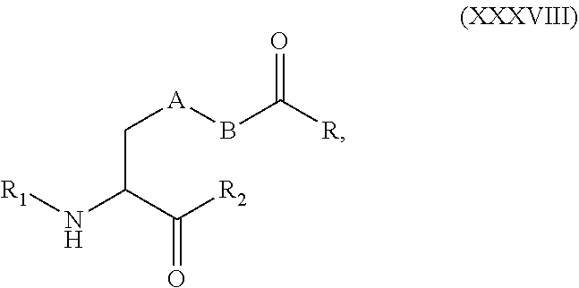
[R1]NC(C[A]BC([R])=O)C([R2])=O
